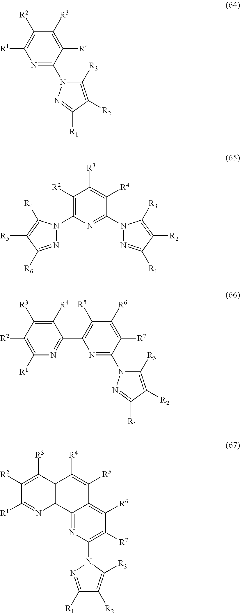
N1=C(N2C([R3])=C([R2])C([R1])=N2)C([R4])=C([R3])C([R2])=C1[R1].C1([R2])=C(N2N=C([R6])C([R5])=C2[R4])N=C(N2N=C([R1])C([R2])=C2[R3])C([R4])=C1[R3].C1([R2])=C([R1])N=C(C2=C([R5])C([R6])=C([R7])C(N3C([R3])=C([R2])C([R1])=N3)=N2)C([R4])=C1[R3].C1([R1])=NC2=C(C([R3])=C1[R2])C([R4])=C([R5])C1=C([R6])C([R7])=C(N3N=C([R1])C([R2])=C3[R3])N=C21
